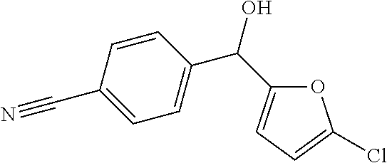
C1=CC(C#N)=CC=C1C(O)C1=CC=C(Cl)O1
